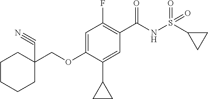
C1=C(OCC2(C#N)CCCCC2)C(C2CC2)=CC(C(NS(=O)(=O)C2CC2)=O)=C1F
